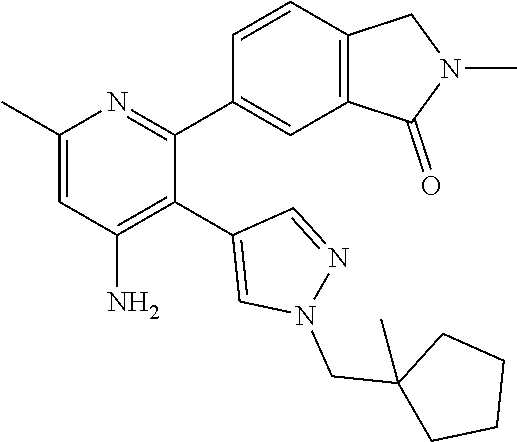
C1(C)=CC(N)=C(C2=CN(CC3(C)CCCC3)N=C2)C(C2=CC3=C(C=C2)CN(C)C3=O)=N1
